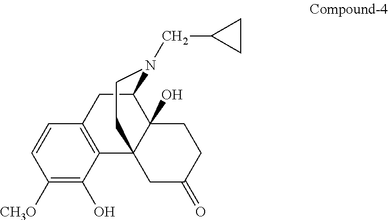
C1([CH3O])=C(O)C2=C(C=C1)CC1C3(O)C2(CCN1CC1CC1)CC(=O)CC3
